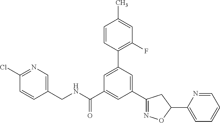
C1(CNC(=O)C2=CC(C3=NOC(C4=CC=CC=N4)C3)=CC(C3=C(F)C=C(C)C=C3)=C2)=CN=C(Cl)C=C1
